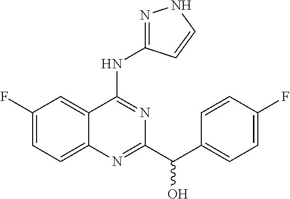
C1(F)=CC=C2C(=C1)C(NC1=NNC=C1)=NC(C(C1=CC=C(F)C=C1)O)=N2
